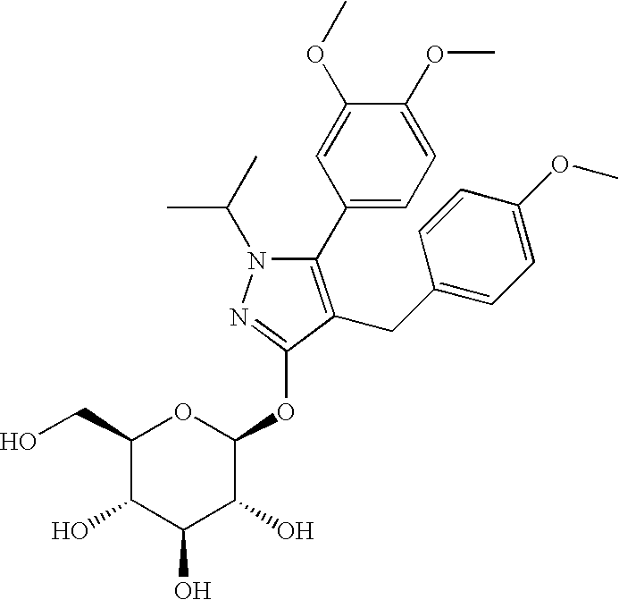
N1(C(C)C)C(C2=CC=C(OC)C(OC)=C2)=C(CC2=CC=C(OC)C=C2)C(OC2OC(CO)C(O)C(O)C2O)=N1
